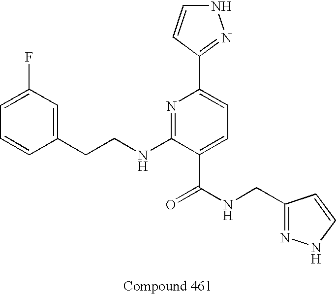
C1=CC(CCNC2=NC(C3=NNC=C3)=CC=C2C(NCC2=NNC=C2)=O)=CC(F)=C1
